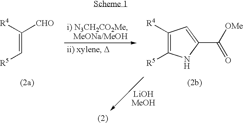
C(=C[R5])([R4])[CHO].C1([R4])=C([R5])NC(C([OMe])=O)=C1
